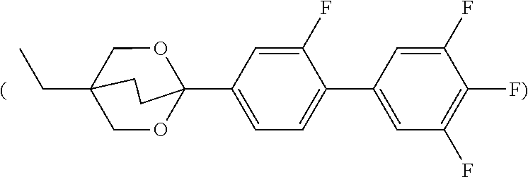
C(C12COC(C3=CC=C(C4=CC(F)=C([F)])C(F)=C4)C(F)=C3)(OC1)CC2)C
